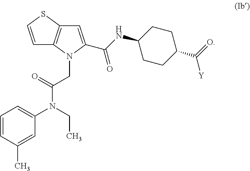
C1=CC(C)=CC(N(CC)C(CN2C(C(NC3CCC(C([Y])=O)CC3)=O)=CC3=C2C=CS3)=O)=C1
